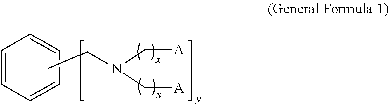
C1=CC=CC=C1.CCN(C[A])C[A]
